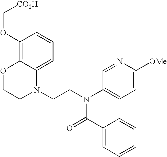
C1=C2C(=C(OC[CO2H])C=C1)OCCN2CCN(C1=CC=C([OMe])N=C1)C(=O)C1=CC=CC=C1
